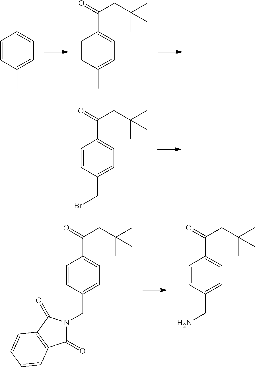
C1=CC(C)=CC=C1.C1=CC(C)=CC=C1C(=O)CC(C)(C)C.C1=CC(CBr)=CC=C1C(=O)CC(C)(C)C.C1=CC(CN2C(=O)C3=C(C2=O)C=CC=C3)=CC=C1C(=O)CC(C)(C)C.C1=CC(CN)=CC=C1C(=O)CC(C)(C)C
